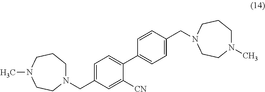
N1(CC2=CC=C(C3=CC=C(CN4CCCN(C)CC4)C=C3)C([CN])=C2)CCCN(C)CC1
